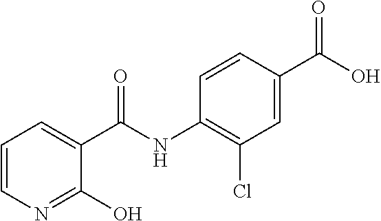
C1=CN=C(O)C(C(NC2=C(Cl)C=C(C(O)=O)C=C2)=O)=C1
